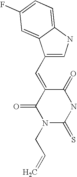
O=C1C(=CC2=CNC3=CC=C(F)C=C23)C(=O)N(CC=C)C(=S)N1
